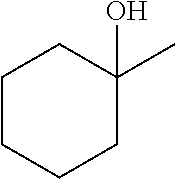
C1CCCC(C)(O)C1
